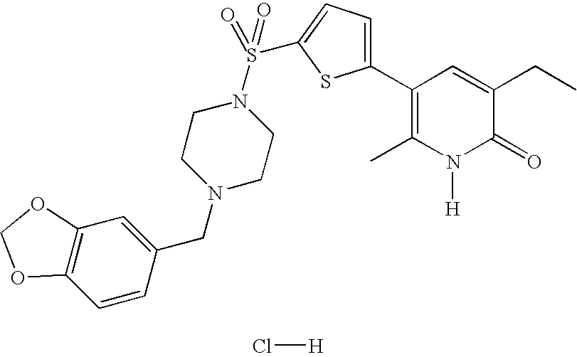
C1(CC)=CC(C2=CC=C(S(N3CCN(CC4=CC5=C(C=C4)OCO5)CC3)(=O)=O)S2)=C(C)N([H])C1=O.Cl[H]
